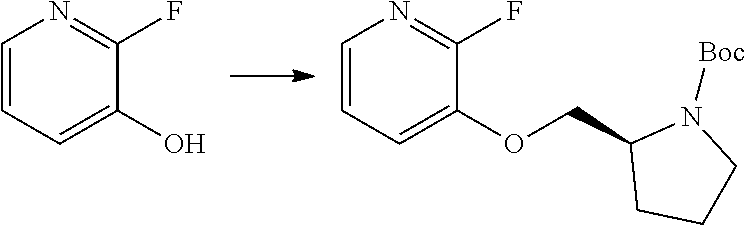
C1=CC=C(O)C(F)=N1.C1=CC=C(OCC2CCCN2[Boc])C(F)=N1
